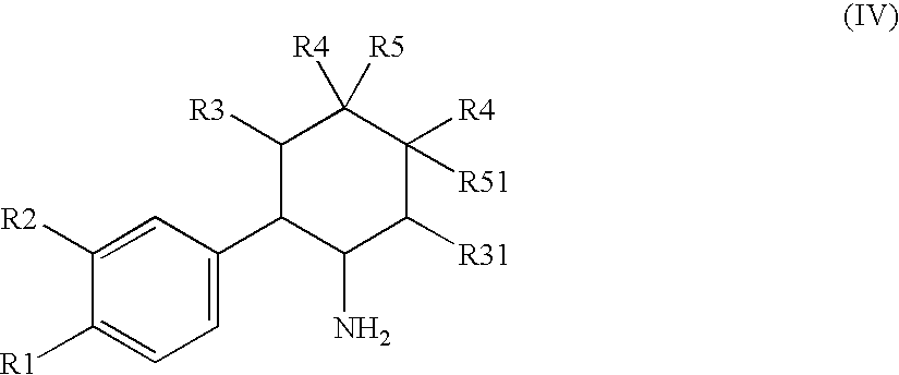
C1=C(C2C(N)C([R31])C([R4])([R51])C([R4])([R5])C2[R3])C=C([R2])C([R1])=C1
